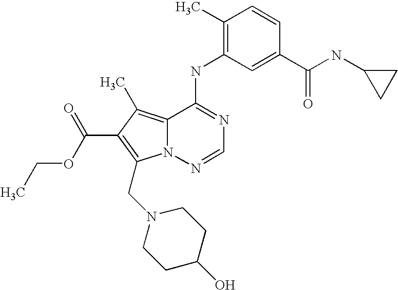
CCOC(=O)C1=C(CN2CCC(O)CC2)N2C(=C1C)C(NC1=C(C)C=CC(C(=O)NC3CC3)=C1)=NC=N2
